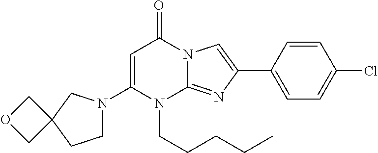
C1=C(N2CCC3(C2)COC3)N(CCCCC)C2=NC(C3=CC=C(Cl)C=C3)=CN2C1=O
